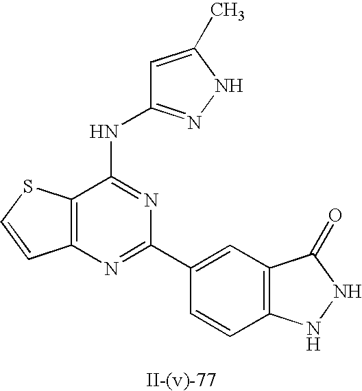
C1=C(C)NN=C1NC1=NC(C2=CC3=C(C=C2)NNC3=O)=NC2=C1SC=C2
